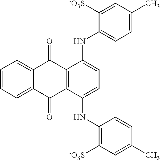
C1=CC=C2C(=C1)C(=O)C1=C(C2=O)C(NC2=C([-O3S])C=C(C)C=C2)=CC=C1NC1=CC=C(C)C=C1[-O3S]
